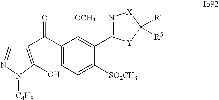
C1(C(C2=C(O)N([C4H9])N=C2)=O)=CC=C([SO2CH3])C(C2=N[X]C([R4])([R5])[Y]2)=C1[OCH3]
